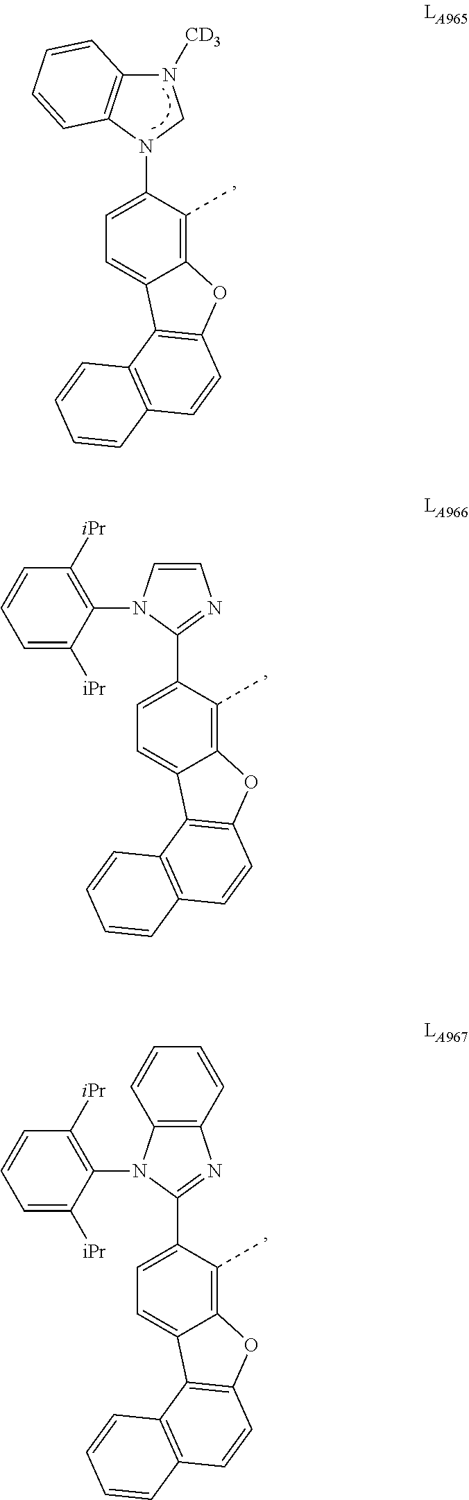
C12=C(C)C(C3=NC=CN3C3=C([iPr])C=CC=C3[iPr])=CC=C1C1=C(O2)C=CC2=C1C=CC=C2.C12=C(C)C(C3=NC4=C(N3C3=C([iPr])C=CC=C3[iPr])C=CC=C4)=CC=C1C1=C(O2)C=CC2=C1C=CC=C2.C12=C(C)C(N3CN([CD3])C4=C3C=CC=C4)=CC=C1C1=C(O2)C=CC2=C1C=CC=C2
